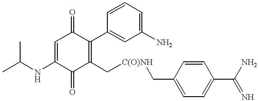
CC(NC1=CC(=O)C(C2=CC(N)=CC=C2)=C(C[C(O)NH]CC2=CC=C(C(=N)N)C=C2)C1=O)C
